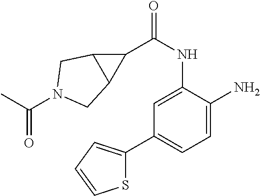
C1=C(NC(=O)C2C3C2CN(C(C)=O)C3)C(N)=CC=C1C1=CC=CS1
